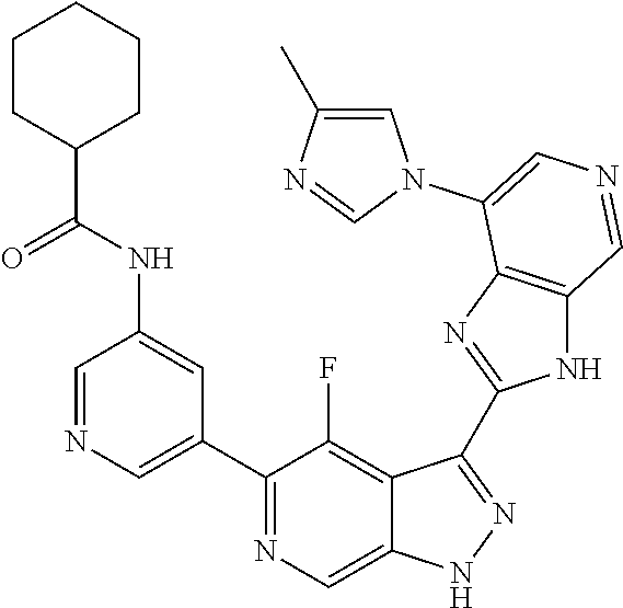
C1(C2=CN=CC(NC(C3CCCCC3)=O)=C2)=NC=C2C(=C1F)C(C1=NC3=C(N1)C=NC=C3N1C=C(C)N=C1)=NN2
